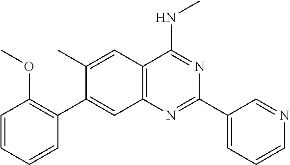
CC1=CC2=C(N=C(C3=CC=CN=C3)N=C2NC)C=C1C1=C(OC)C=CC=C1
